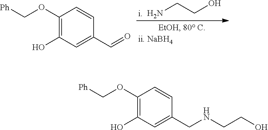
C1(OC[Ph])=C(O)C=C(CNCCO)C=C1.NCCO.C1(OC[Ph])=C(O)C=C(C=O)C=C1
